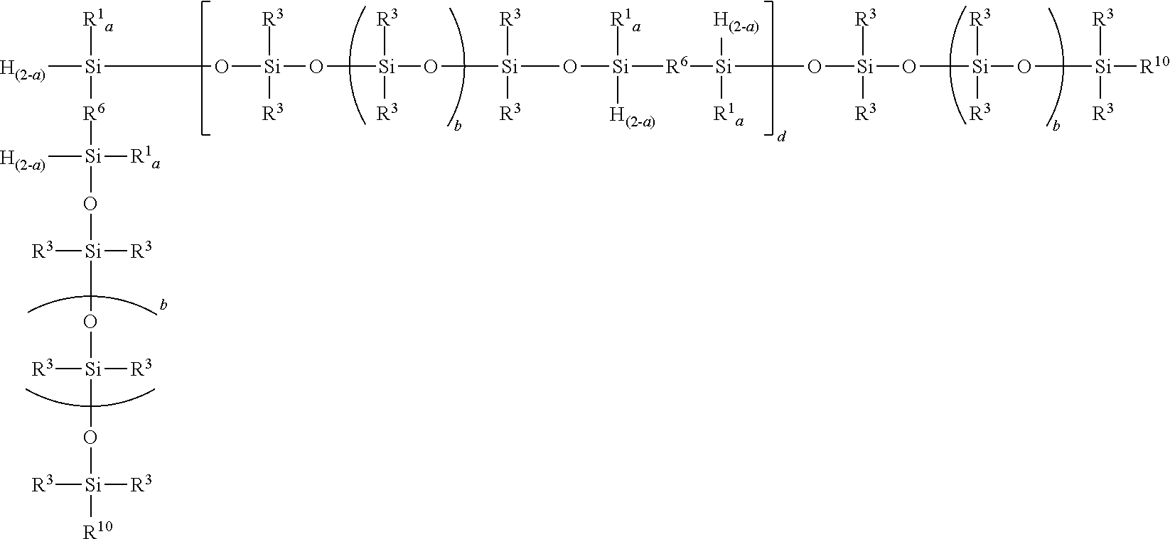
O([Si](O[Si](O[Si](O[Si]([R6][Si](O[Si](O[Si](O[Si]([R3])([R3])[R10])([R3])[R3])([R3])[R3])([H(2-a)])[R1a])([R1a])[H(2-a)])([R3])[R3])([R3])[R3])([R3])[R3])[Si]([H(2-a)])([R1a])[R6][Si]([H(2-a)])(O[Si](O[Si](O[Si]([R10])([R3])[R3])([R3])[R3])([R3])[R3])[R1a]
